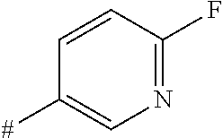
C1=CC(F)=NC=C1[#]
